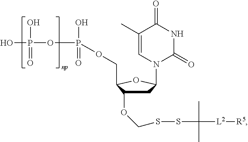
C1C(OCSSC([L2][R5])(C)C)C(COP(OP(O)(=O)O)(=O)O)OC1N1C=C(C)C(=O)NC1=O
